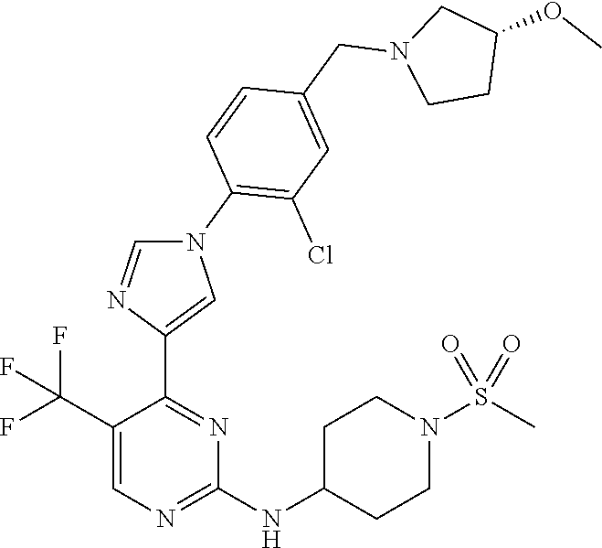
C1(C(F)(F)F)=CN=C(NC2CCN(S(C)(=O)=O)CC2)N=C1C1=CN(C2=C(Cl)C=C(CN3CCC(OC)C3)C=C2)C=N1
